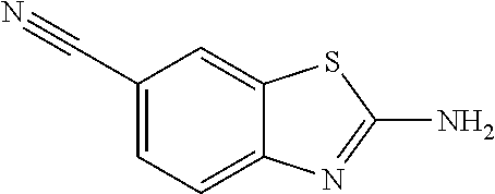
NC1=NC2=CC=C(C#N)C=C2S1
